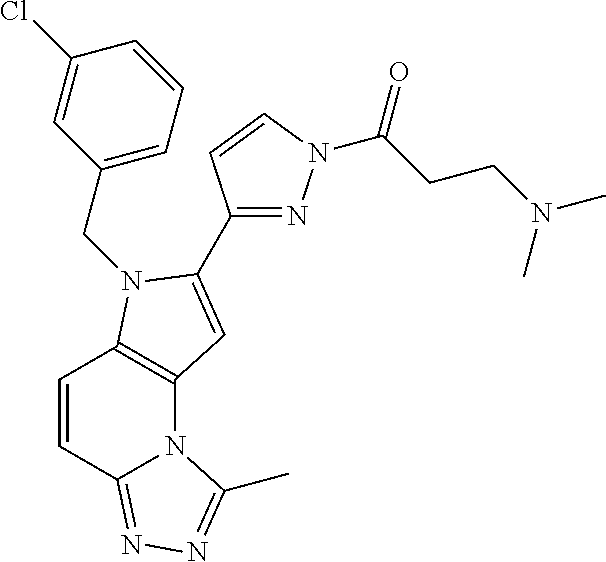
C1=CC2=NN=C(C)N2C2=C1N(CC1=CC=CC(Cl)=C1)C(C1=NN(C(=O)CCN(C)C)C=C1)=C2
